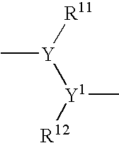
C[Y]([R11])[Y1](C)[R12]
